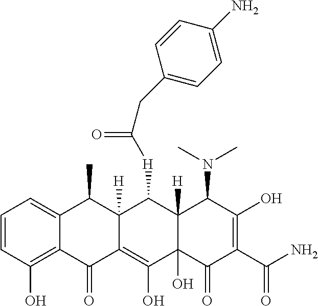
C1=CC(O)=C2C(=C1)C(C)C1([H])C(=C(O)C3(O)C([H])(C1[H]C(CC1=CC=C(N)C=C1)=O)C(N(C)C)C(O)=C(C(N)=O)C3=O)C2=O
